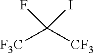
[F3C]C([CF3])(I)F
